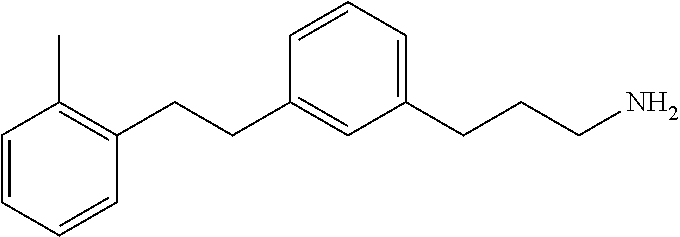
C1(CCC2=C(C)C=CC=C2)=CC(CCCN)=CC=C1
